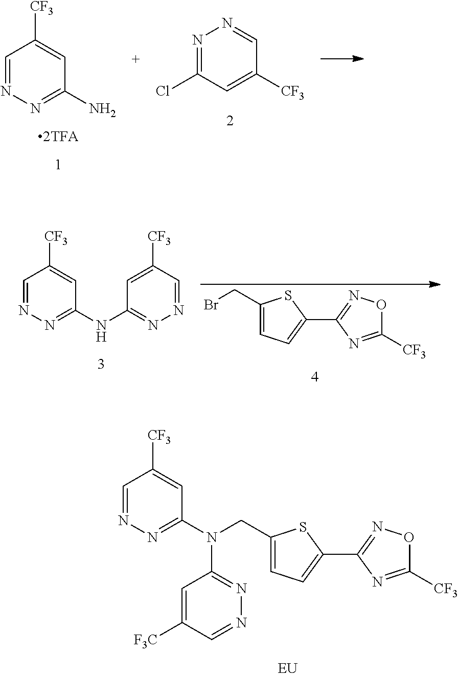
N1=C(Cl)C=C([CF3])C=N1.C1=NN=C(N)C=C1[CF3].BrCC1=CC=C(C2=NOC([CF3])=N2)S1.C1=NN=C(NC2=NN=CC([CF3])=C2)C=C1[CF3].C1=NN=C(N(CC2=CC=C(C3=NOC([CF3])=N3)S2)C2=NN=CC([F3C])=C2)C=C1[CF3]
